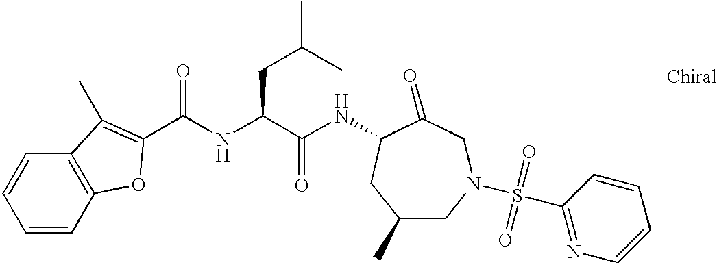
C1=CC2=C(C=C1)C(C)=C(C(NC(C(NC1C(=O)CN(S(=O)(=O)C3=NC=CC=C3)CC(C)C1)=O)CC(C)C)=O)O2
